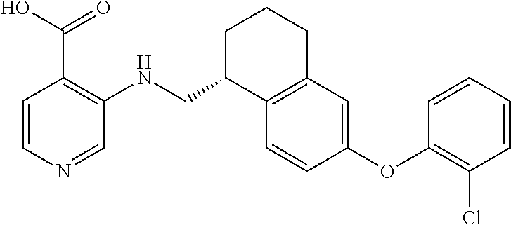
C1=CN=CC(NCC2C3=C(CCC2)C=C(OC2=C(Cl)C=CC=C2)C=C3)=C1C(O)=O
